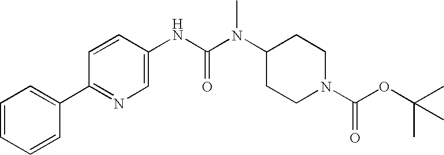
C1=CC=CC(C2=NC=C(NC(N(C3CCN(C(=O)OC(C)(C)C)CC3)C)=O)C=C2)=C1
